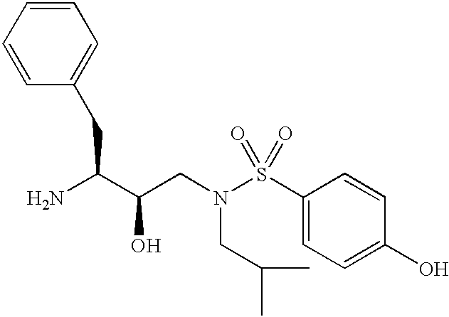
NC(C(CN(S(C1=CC=C(O)C=C1)(=O)=O)CC(C)C)O)CC1=CC=CC=C1
